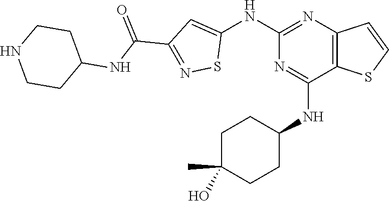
C1(NC2=CC(C(=O)NC3CCNCC3)=NS2)=NC2=C(C(NC3CCC(O)(C)CC3)=N1)SC=C2
